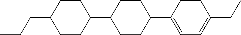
C(C1CCC(C2CCC(C3=CC=C(CC)C=C3)CC2)CC1)CC
